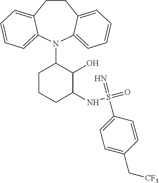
C1CC2=CC=CC=C2N(C2CCCC(NS(=O)(=N)C3=CC=C(C[CF3])C=C3)C2O)C2=CC=CC=C12
